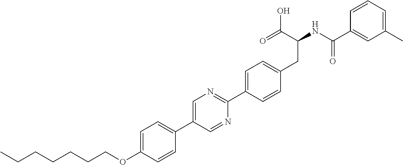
C(OC1=CC=C(C2=CN=C(C3=CC=C(CC(NC(C4=CC(C)=CC=C4)=O)C(O)=O)C=C3)N=C2)C=C1)CCCCCC
